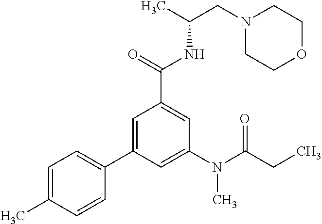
C1=C(C)C=CC(C2=CC(C(=O)NC(CN3CCOCC3)C)=CC(N(C(CC)=O)C)=C2)=C1
